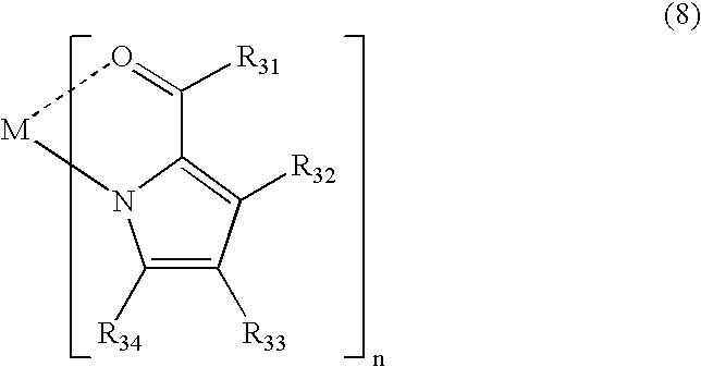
[M]1O=C([R31])C2=C([R32])C([R33])=C([R34])N12
